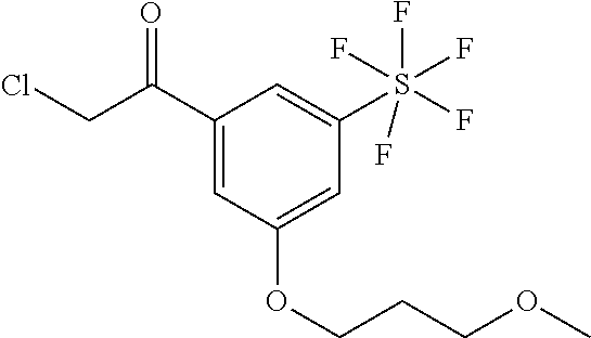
C1(C(CCl)=O)=CC(OCCCOC)=CC(S(F)(F)(F)(F)F)=C1
